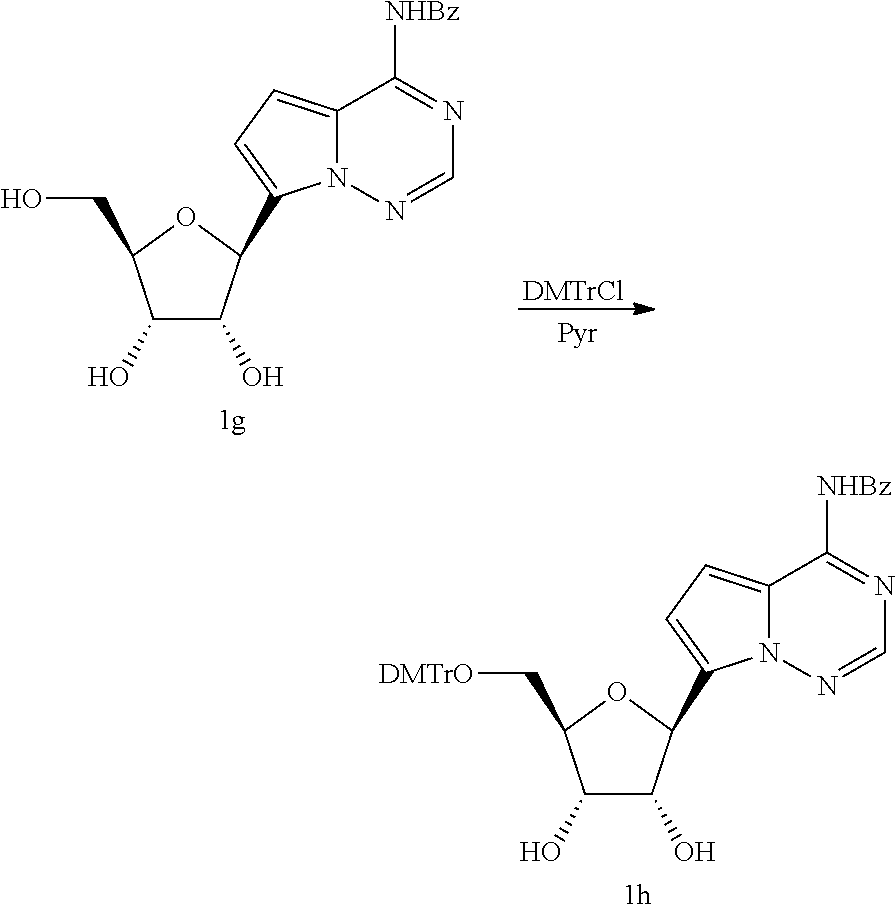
C1(O)C(O)C(C2=CC=C3N2N=CN=C3[NHBz])OC1CO.[DMTrCl].C1(O)C(O)C(C2=CC=C3N2N=CN=C3[NHBz])OC1C[DMTrO]
